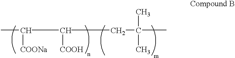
C([COONa])(C([COOH])CC(C)(C)C)C
